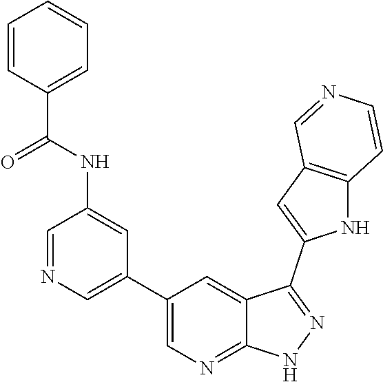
C1(C2=CN=CC(NC(C3=CC=CC=C3)=O)=C2)=CN=C2C(=C1)C(C1=CC3=C(N1)C=CN=C3)=NN2
